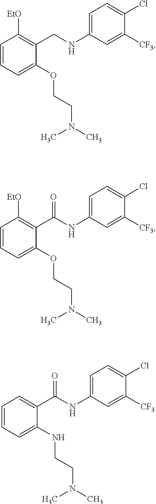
C1=CC=C(OCCN(C)C)C(CNC2=CC=C(Cl)C([CF3])=C2)=C1[EtO].C1=CC=C(OCCN(C)C)C(C(NC2=CC=C(Cl)C([CF3])=C2)=O)=C1[EtO].C1=CC=C(NCCN(C)C)C(C(NC2=CC=C(Cl)C([CF3])=C2)=O)=C1
